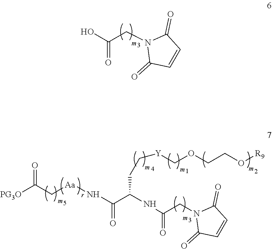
N(C(C(NC(=O)CN1C(=O)C=CC1=O)CC[Y]COCCO[R9])=O)[Aa]CC([PG3O])=O.OC(=O)CN1C(=O)C=CC1=O
